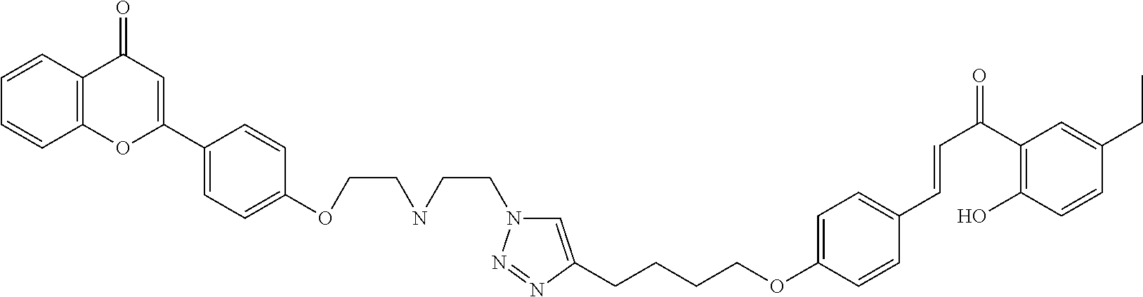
C(CNCCN1C=C(CCCCOC2=CC=C(C=CC(C3=C(O)C=CC(CC)=C3)=O)C=C2)N=N1)OC1=CC=C(C2=CC(=O)C3=C(C=CC=C3)O2)C=C1
